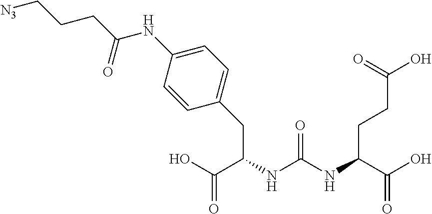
OC(C(NC(NC(C(O)=O)CC1=CC=C(NC(=O)CCC[N3])C=C1)=O)CCC(O)=O)=O
